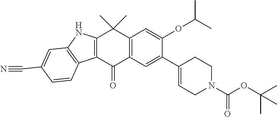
C12=C(C(=O)C3=C(C1(C)C)C=C(OC(C)C)C(C1=CCN(C(OC(C)(C)C)=O)CC1)=C3)C1=C(N2)C=C(C#N)C=C1
